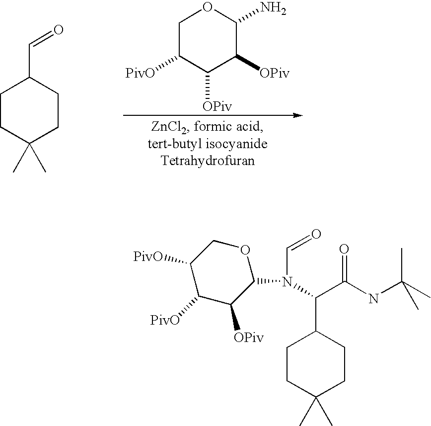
C1C([PivO])C([OPiv])C([OPiv])C(N)O1.C1CC(C)(C)CCC1C=O.C1([PivO])C([PivO])C([OPiv])C(N(C=O)C(C(NC(C)(C)C)=O)C2CCC(C)(C)CC2)OC1
